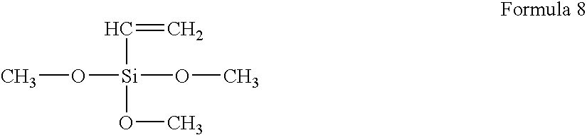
C([Si](OC)(OC)OC)=C
